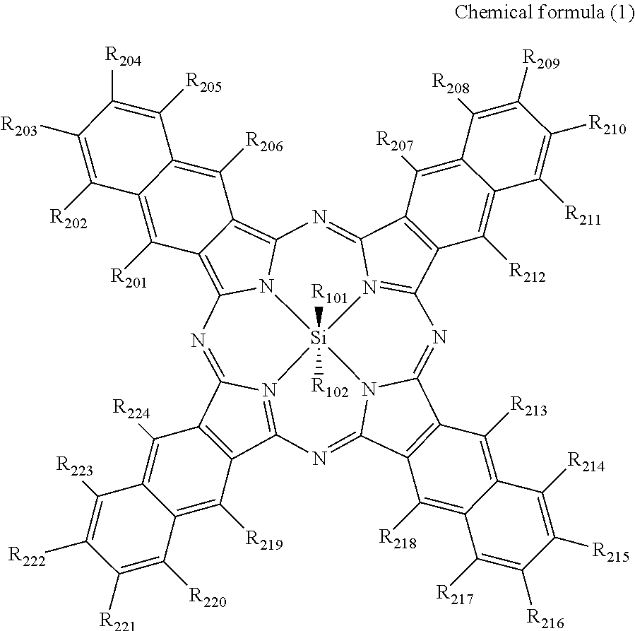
C12=C(C3=N4C1=NC1=C5C(=C6N1[Si]41([R101])([R102])N4=C(C7=C(C4=N6)C([R207])=C4C(=C7[R212])C([R211])=C([R210])C([R209])=C4[R208])N=C4C6=C(C(=N3)N41)C([R218])=C1C(=C6[R213])C([R214])=C([R215])C([R216])=C1[R217])C([R206])=C1C(=C5[R201])C([R202])=C([R203])C([R204])=C1[R205])C([R219])=C1C(=C2[R224])C([R223])=C([R222])C([R221])=C1[R220]
